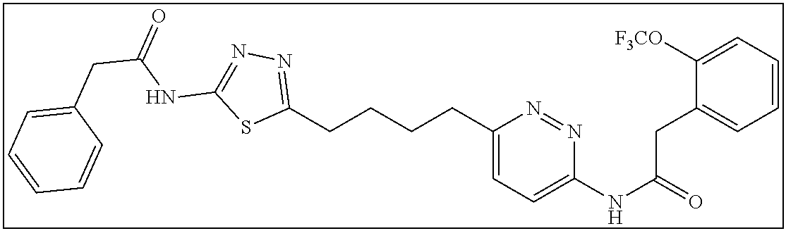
C1(CCCCC2=NN=C(NC(=O)CC3=CC=CC=C3)S2)=CC=C(NC(=O)CC2=CC=CC=C2[F3CO])N=N1
